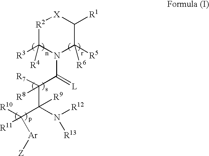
[R2]1C([R3])([R4])N(C(C(C(N([R12])[R13])([R9])C([R10])([R11])[Ar][Z])([R7])[R8])=[L])C([R5])([R6])C([R1])[X]1
